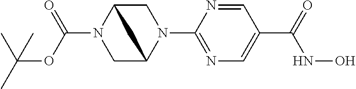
C1C2N(C(=O)OC(C)(C)C)CC(N1C1=NC=C(C(NO)=O)C=N1)C2
